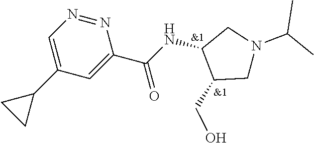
C1(C2CC2)=CN=NC(C(NC2C(CO)CN(C(C)C)C2)=O)=C1
